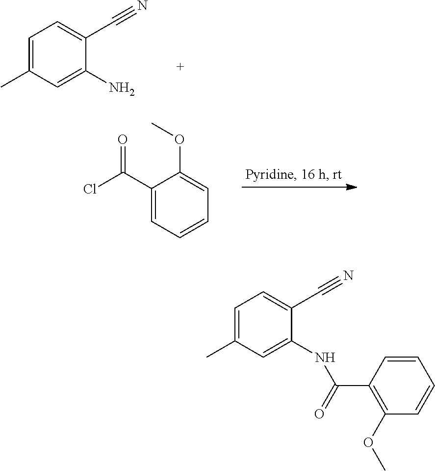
C1=C(C)C=C(N)C(C#N)=C1.C1(C(=O)Cl)=CC=CC=C1OC.C1=C(C)C=C(NC(C2=C(OC)C=CC=C2)=O)C(C#N)=C1
